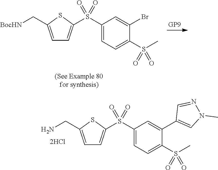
C1(S(=O)(=O)C2=CC=C(C[BocHN])S2)=CC=C(S(C)(=O)=O)C(Br)=C1.C1(S(=O)(=O)C2=CC=C(CN)S2)=CC=C(S(C)(=O)=O)C(C2=CN(C)N=C2)=C1
